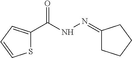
S1C(C(NN=C2CCCC2)=O)=CC=C1
